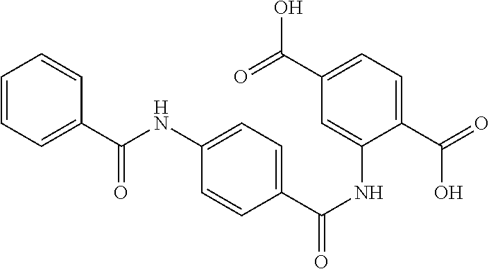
C1=CC=C(C(NC2=CC=C(C(=O)NC3=CC(C(O)=O)=CC=C3C(O)=O)C=C2)=O)C=C1
